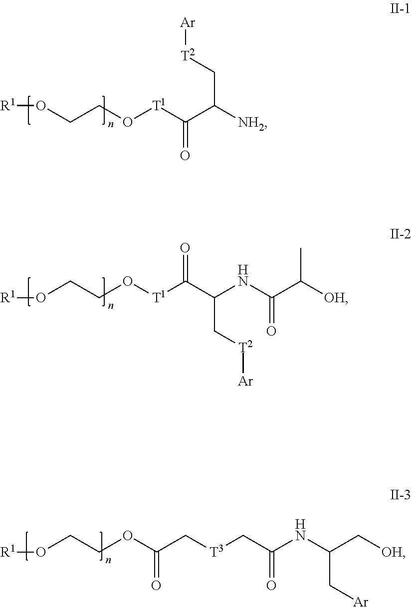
[OH]CC(NC(=O)C[T3]CC(OCCO[R1])=O)C[Ar].C(O[R1])CO[T1]C(C(C[T2][Ar])[NH2])=O.[OH]C(C(NC(C[T2][Ar])C([T1]OCCO[R1])=O)=O)C
